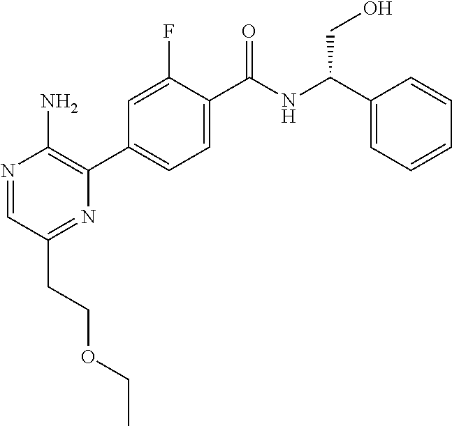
N1=CC(CCOCC)=NC(C2=CC=C(C([NH]C(C3=CC=CC=C3)CO)=O)C(F)=C2)=C1N
